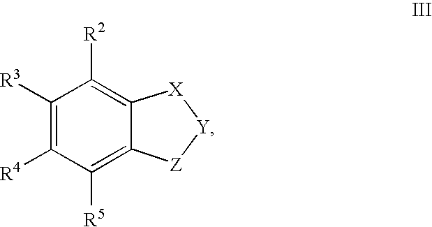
C1([R3])=C([R4])C([R5])=C2C(=C1[R2])[X][Y][Z]2
